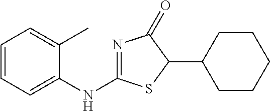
C1=CC=C(NC2=NC(=O)C(C3CCCCC3)S2)C(C)=C1
